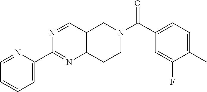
N1=CC2=C(N=C1C1=CC=CC=N1)CCN(C(C1=CC=C(C)C(F)=C1)=O)C2
